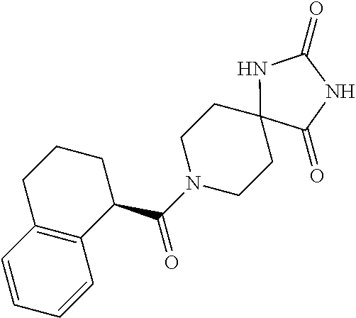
C1=CC=CC2=C1CCCC2C(=O)N1CCC2(CC1)NC(=O)NC2=O
